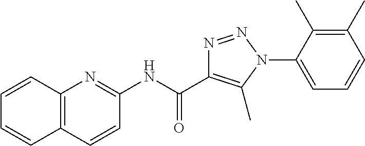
C1(NC(C2=C(C)N(C3=CC=CC(C)=C3C)N=N2)=O)=NC2=C(C=C1)C=CC=C2
